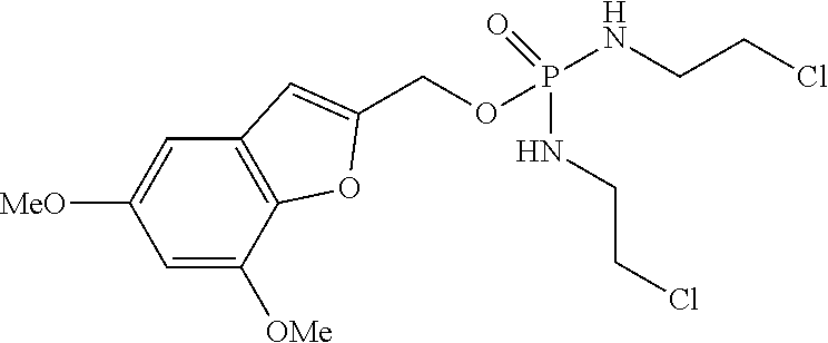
C1=C([OMe])C2=C(C=C1[OMe])C=C(COP(NCCCl)(NCCCl)=O)O2
